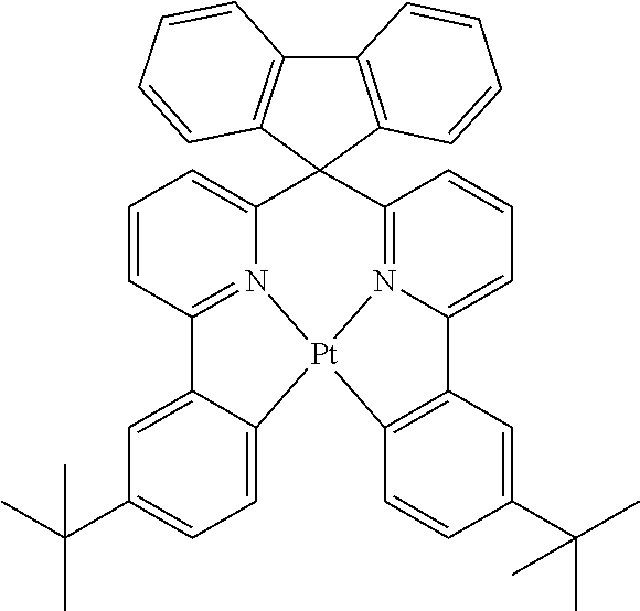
C1=CC2=N3C(=C1)C1(C4=N5C(=CC=C4)C4=C([Pt]35C3=CC=C(C(C)(C)C)C=C23)C=CC(C(C)(C)C)=C4)C2=C(C3=C1C=CC=C3)C=CC=C2
